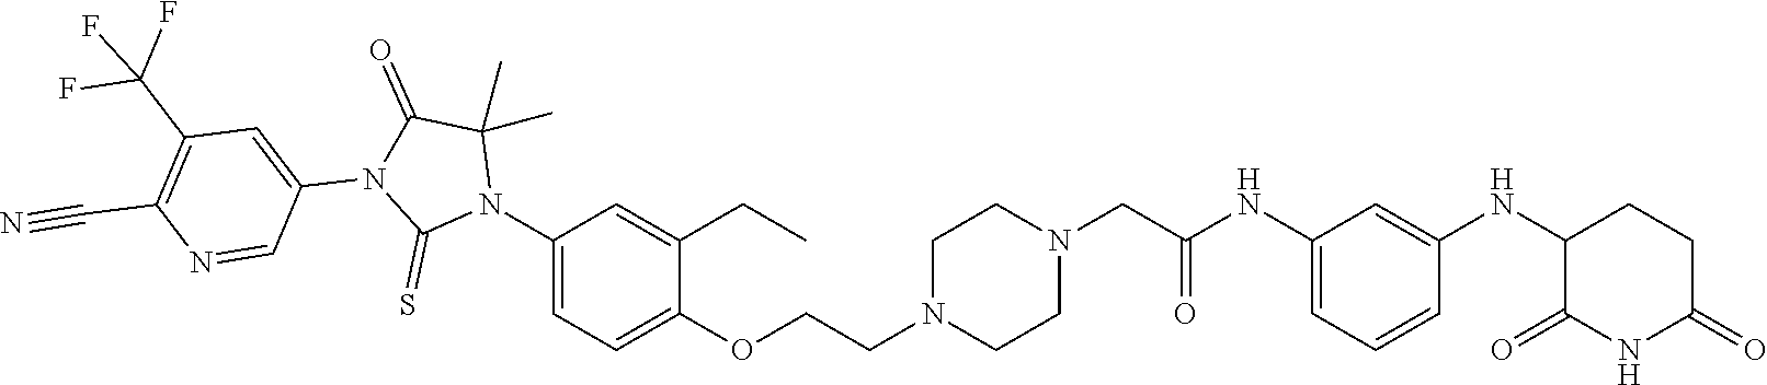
C1=C(NC(CN2CCN(CCOC3=CC=C(N4C(C)(C)C(=O)N(C5=CC(C(F)(F)F)=C(C#N)N=C5)C4=S)C=C3CC)CC2)=O)C=C(NC2C(=O)NC(=O)CC2)C=C1
